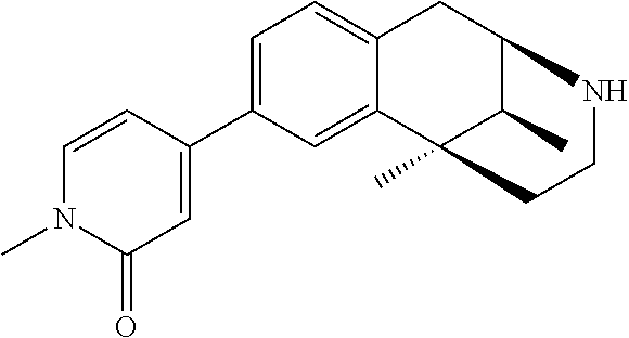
C1=C(C2=CC(=O)N(C)C=C2)C=C2C(=C1)CC1C(C)C2(C)CCN1
